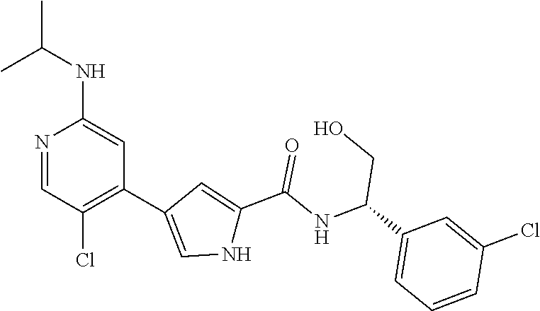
CC(NC1=CC(C2=CNC(C(NC(C3=CC=CC(Cl)=C3)CO)=O)=C2)=C(Cl)C=N1)C
